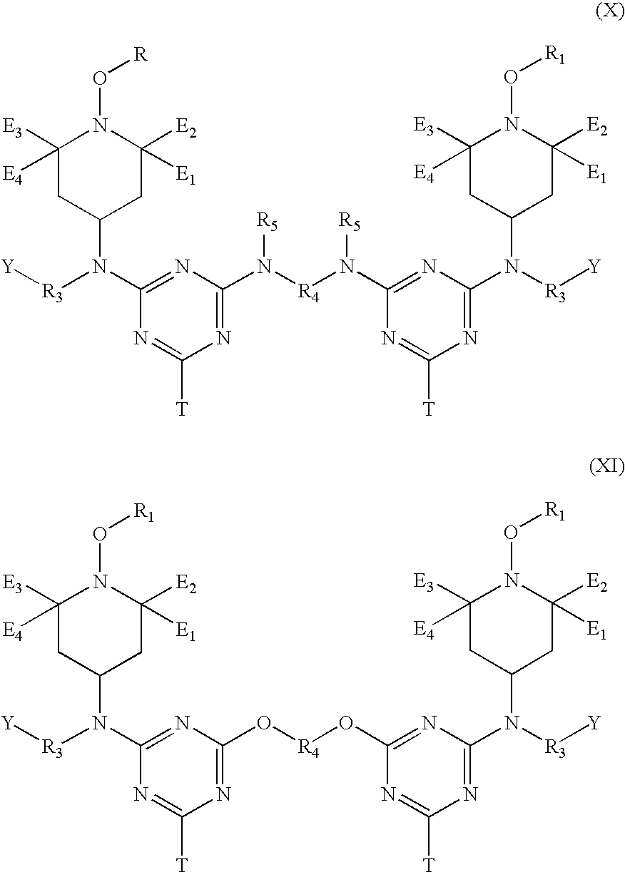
N1=C(N([R5])[R4]N([R5])C2=NC(N([R3][Y])C3CC([E2])([E1])N(O[R1])C([E3])([E4])C3)=NC([T])=N2)N=C(N(C2CC([E2])([E1])N(O[R])C([E3])([E4])C2)[R3][Y])N=C1[T].N1=C(O[R4]OC2=NC(N([R3][Y])C3CC([E2])([E1])N(O[R1])C([E3])([E4])C3)=NC([T])=N2)N=C(N(C2CC([E2])([E1])N(O[R1])C([E3])([E4])C2)[R3][Y])N=C1[T]
